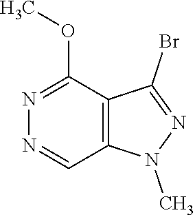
N1=CC2=C(C(OC)=N1)C(Br)=NN2C
